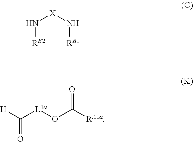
N([RB2])[X]N[RB1].O=C([RA1a])O[L1a]C([H])=O
